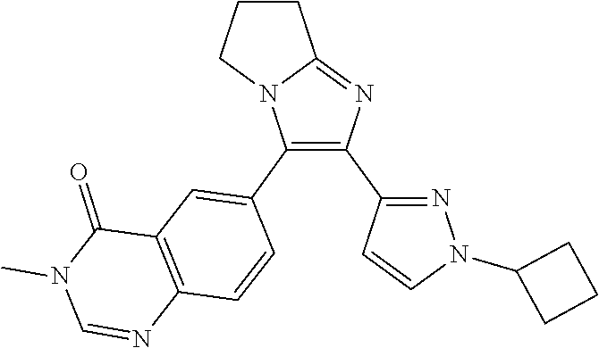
C12=NC(C3=NN(C4CCC4)C=C3)=C(C3=CC4=C(C=C3)N=CN(C)C4=O)N1CCC2
